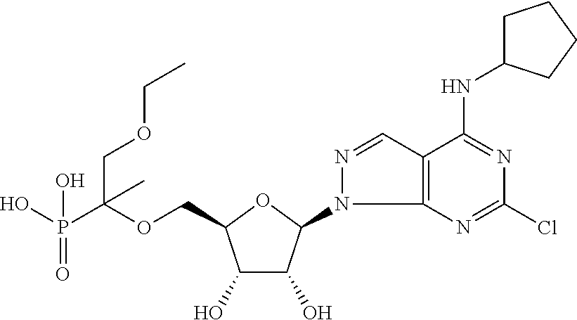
OP(C(OCC1C(O)C(O)C(N2C3=C(C=N2)C(NC2CCCC2)=NC(Cl)=N3)O1)(COCC)C)(=O)O
